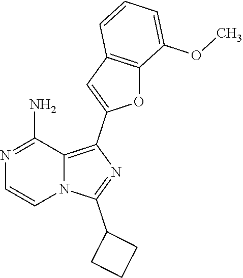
N1=C(N)C2=C(C3=CC4=C(O3)C(OC)=CC=C4)N=C(C3CCC3)N2C=C1
